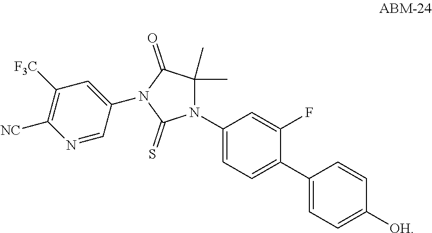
N1(C2=CC=C(C3=CC=C([OH])C=C3)C(F)=C2)C(C)(C)C(=O)N(C2=CC([F3C])=C([NC])N=C2)C1=S
